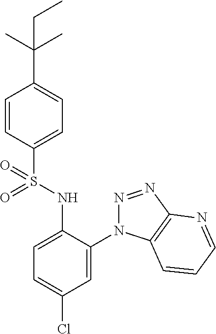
C1=CC(S(NC2=CC=C(Cl)C=C2N2N=NC3=C2C=CC=N3)(=O)=O)=CC=C1C(CC)(C)C
